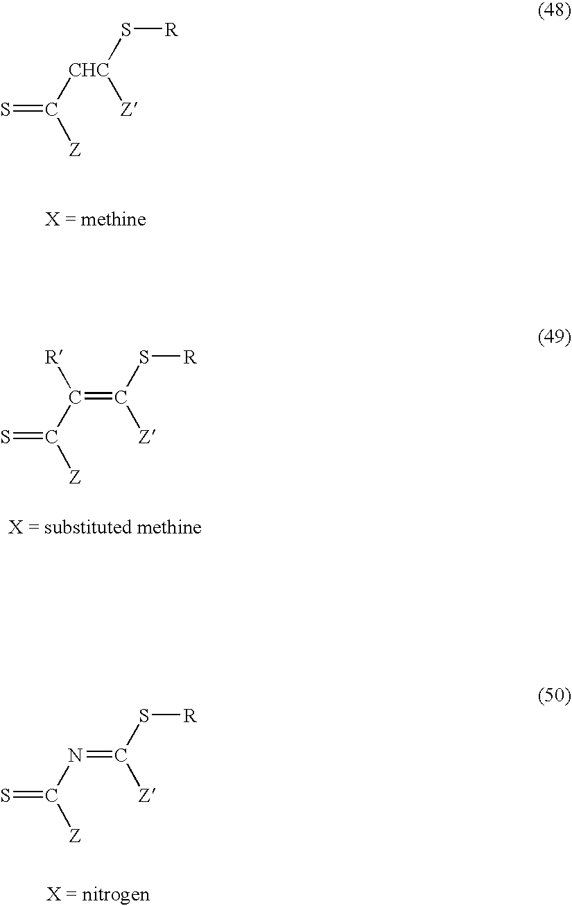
S=C([CHC](S[R])[Z])[Z].S=C(C([R])=C(S[R])[Z])[Z].S=C(N=C(S[R])[Z])[Z]
